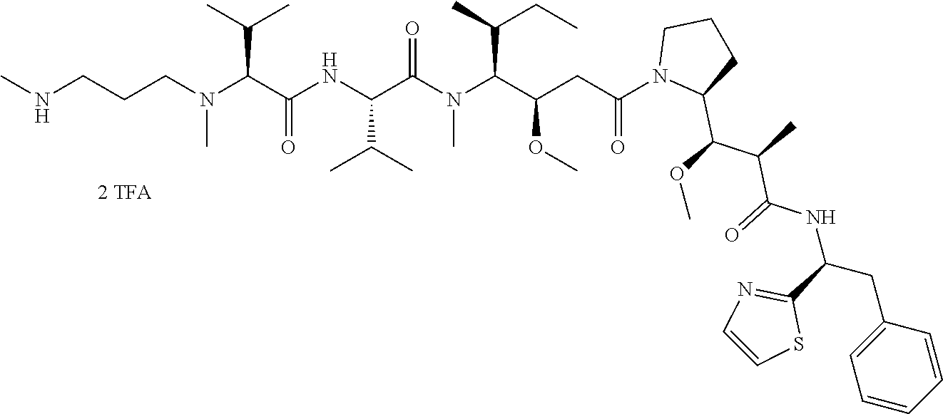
C(CN(C(C(NC(C(N(C(C(CC(N1C(C(OC)C(C)C(=O)NC(CC2=CC=CC=C2)C2=NC=CS2)CCC1)=O)OC)C(CC)C)C)=O)C(C)C)=O)C(C)C)C)CNC
